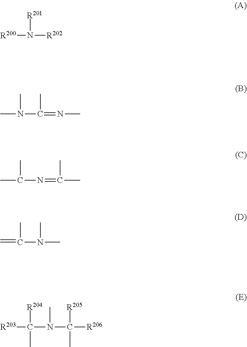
[R200]N([R201])[R202].CN(C)C(C)=NC.CC(C)N=C(C)C.C=C(C)N(C)C.[R203]C([R204])(N(C)C([R205])([R206])C)C
